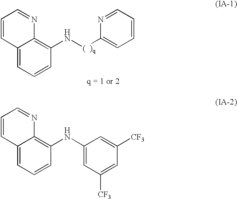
C1=CC(N[(  )q]C2=CC=CC=N2)=C2C(=C1)C=CC=N2.C1=CC(NC2=CC([CF3])=CC([CF3])=C2)=C2C(=C1)C=CC=N2
